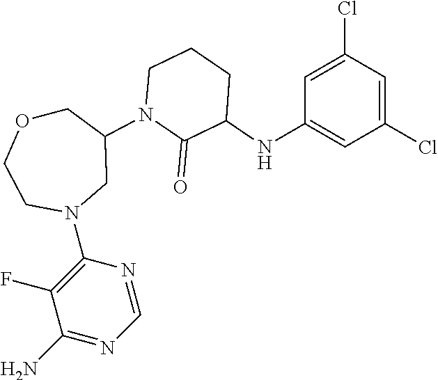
C1(N)=NC=NC(N2CC(N3C(=O)C(NC4=CC(Cl)=CC(Cl)=C4)CCC3)COCC2)=C1F
